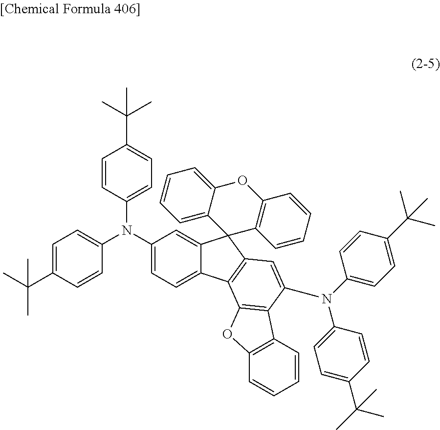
C12=CC(N(C3=CC=C(C(C)(C)C)C=C3)C3=CC=C(C(C)(C)C)C=C3)=CC=C1C1=C(C=C(N(C3=CC=C(C(C)(C)C)C=C3)C3=CC=C(C(C)(C)C)C=C3)C3=C1OC1=C3C=CC=C1)C21C2=CC=CC=C2OC2=C1C=CC=C2
